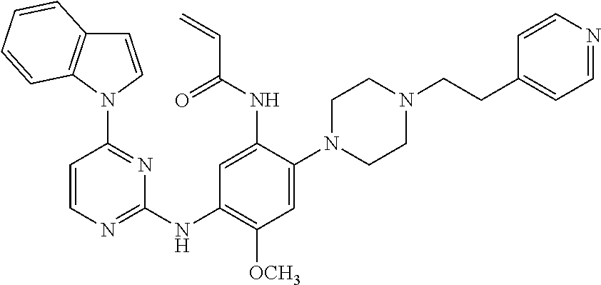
C1=CN(C2=NC(NC3=C([OCH3])C=C(N4CCN(CCC5=CC=NC=C5)CC4)C(NC(C=C)=O)=C3)=NC=C2)C2=C1C=CC=C2
